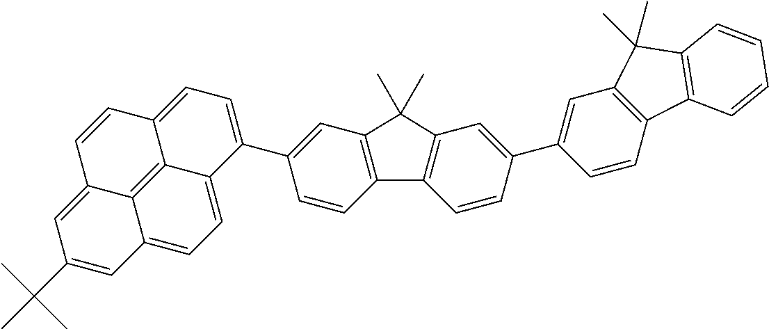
C12=CC(C(C)(C)C)=CC3=CC=C4C(=C13)C(=CC=C4C1=CC3=C(C=C1)C1=C(C=C(C4=CC5=C(C=C4)C4=C(C5(C)C)C=CC=C4)C=C1)C3(C)C)C=C2
